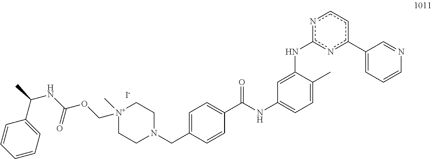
[N+]1(COC(NC(C)C2=CC=CC=C2)=O)(C)CCN(CC2=CC=C(C(NC3=CC=C(C)C(Nc4nc(C5=CC=CN=C5)ccn4)=C3)=O)C=C2)CC1.[I-]
